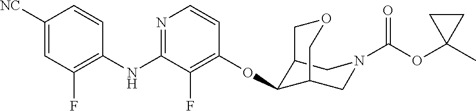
C1(NC2=NC=CC(OC3C4CN(C(OC5(C)CC5)=O)CC3COC4)=C2F)=C(F)C=C([NC])C=C1
